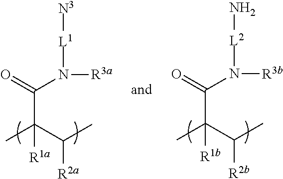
CC(C(=O)N([R3a])[L1][N3])(C(C)[R2a])[R1a].CC(C(=O)N([R3b])[L2]N)(C(C)[R2b])[R1b]
